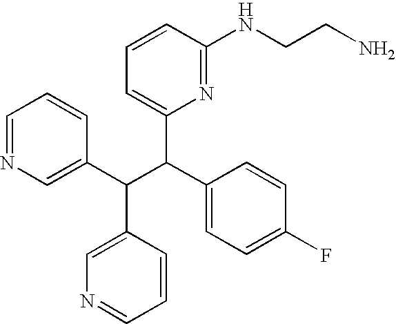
C1=NC=C(C(C(C2=CC=C(F)C=C2)C2=CC=CC(NCCN)=N2)C2=CN=CC=C2)C=C1
